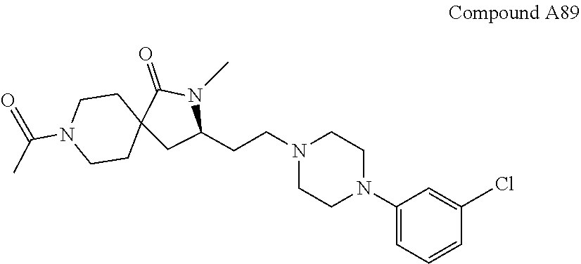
C1(Cl)=CC(N2CCN(CCC3N(C)C(=O)C4(C3)CCN(C(C)=O)CC4)CC2)=CC=C1
